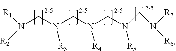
[R1]N(CN(CN(CN(CN([R7])[R6])[R5])[R4])[R3])[R2]
